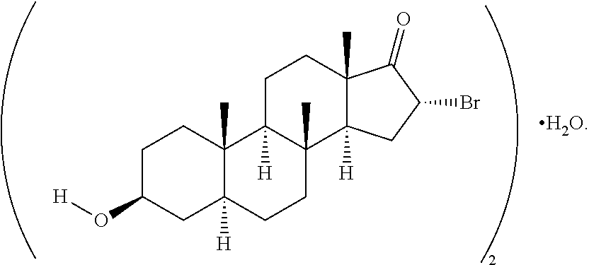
C1C(O[H])CC2([H])C(C)(C1)C1([H])C(C)(CC2)C2([H])C(C)(CC1)C(=O)C(Br)C2
